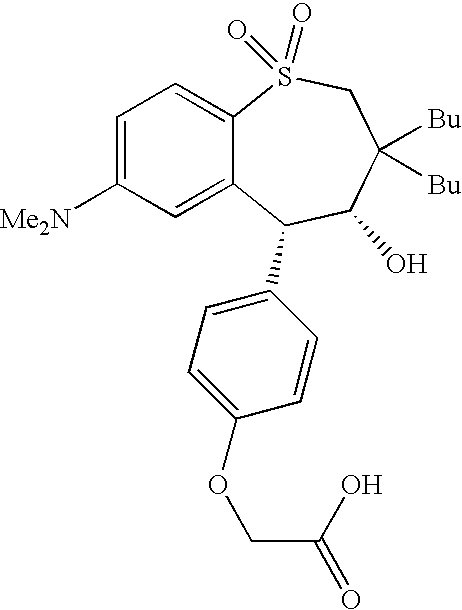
C1=C([Me2N])C=C2C(=C1)S(=O)(=O)CC([Bu])([Bu])C(O)C2C1=CC=C(OCC(=O)O)C=C1
